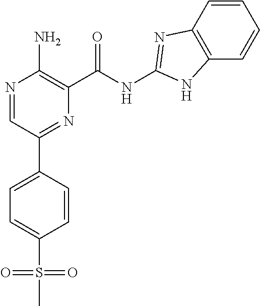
N1=CC(C2=CC=C(S(C)(=O)=O)C=C2)=NC(C(NC2=NC3=C(C=CC=C3)N2)=O)=C1N
